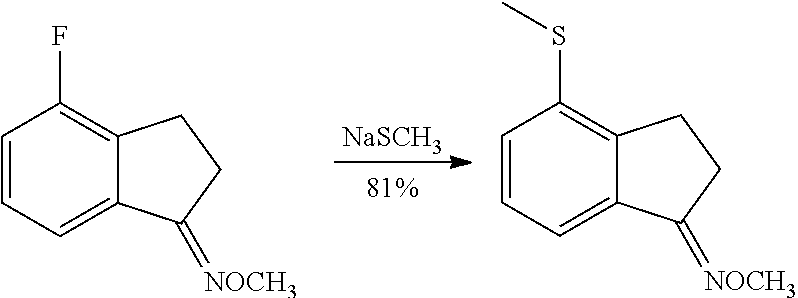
[NaSCH3].C1=CC=C2C(=C1F)CCC2=[NOCH3].C1=CC=C2C(=C1SC)CCC2=[NOCH3]
